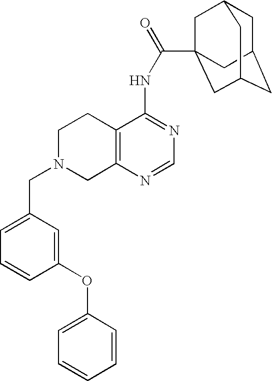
C1N(CC2=CC=CC(OC3=CC=CC=C3)=C2)CC2=C(C1)C(NC(=O)C13CC4CC(CC(C1)C4)C3)=NC=N2
